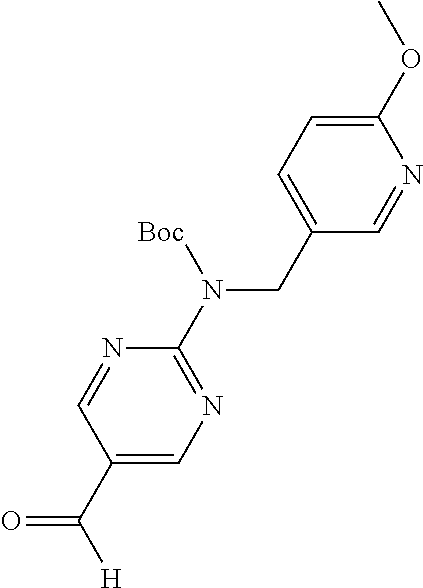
C1(CN(C2=NC=C(C([H])=O)C=N2)[Boc])=CC=C(OC)N=C1
